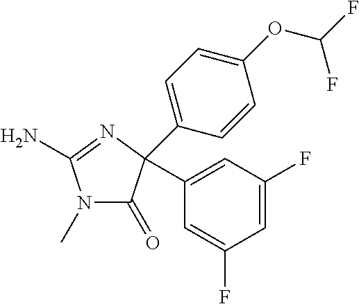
N1(C)C(=O)C(C2=CC(F)=CC(F)=C2)(C2=CC=C(OC(F)F)C=C2)N=C1N
